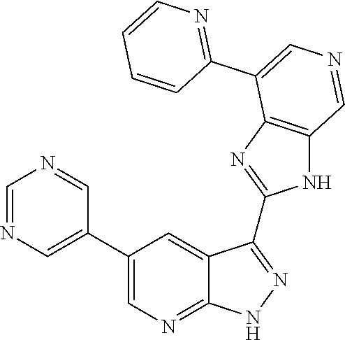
C1=NC=C(C2=CN=C3C(=C2)C(C2=NC4=C(N2)C=NC=C4C2=NC=CC=C2)=NN3)C=N1
